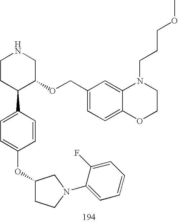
C1CC(C2=CC=C(OC3CCN(C4=CC=CC=C4F)C3)C=C2)C(OCC2=CC=C3C(=C2)N(CCCOC)CCO3)CN1
